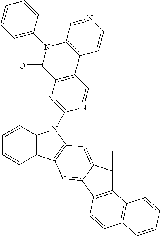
C12=C(C=CC=C1)N(C1=NC3=C(C=N1)C1=C(N(C4=CC=CC=C4)C3=O)C=NC=C1)C1=C2C=C2C(=C1)C(C)(C)C1=C2C=CC2=C1C=CC=C2
